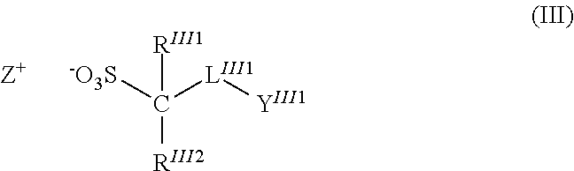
[RIII2]C([-O3S])([RIII1])[LIII1][YIII1]
